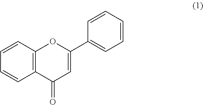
C12=C(C=CC=C1)OC(C1=CC=CC=C1)=CC2=O
